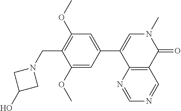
C(N1CC(O)C1)C1=C(OC)C=C(C2=CN(C)C(=O)C3=C2N=CN=C3)C=C1OC
